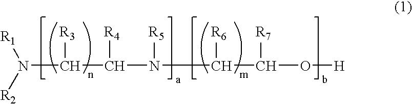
N(C(C(N([R5])C(C(O[H])[R7])[R6])[R4])[R3])([R1])[R2]
